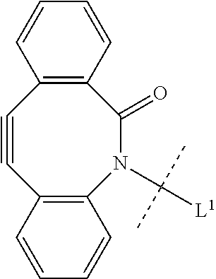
C1#CC2=C(N(C([L1])(C)C)C(=O)C3=C1C=CC=C3)C=CC=C2
